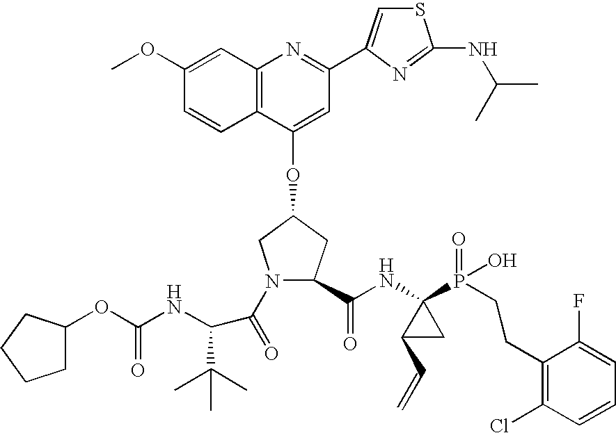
C12=C(C(OC3CN(C(=O)C(C(C)(C)C)NC(OC4CCCC4)=O)C(C(NC4(P(=O)(O)CCC5=C(Cl)C=CC=C5F)C(C=C)C4)=O)C3)=CC(C3=CSC(NC(C)C)=N3)=N1)C=CC(OC)=C2
